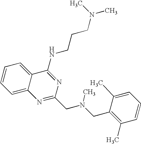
C12=CC=CC=C1C(NCCCN(C)C)=NC(CN(CC1=C(C)C=CC=C1C)C)=N2
